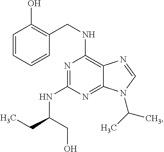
N1=C(NC(CC)CO)N=C2C(=C1NCC1=C(O)C=CC=C1)N=CN2C(C)C
